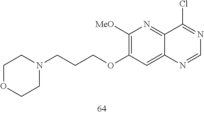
C1OCCN(CCCOC2=C([MeO])N=C3C(=C2)N=CN=C3Cl)C1
